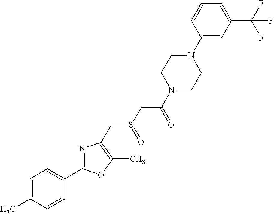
C1=C(C)C=CC(C2=NC(CS(=O)CC(=O)N3CCN(C4=CC(C(F)(F)F)=CC=C4)CC3)=C(C)O2)=C1
